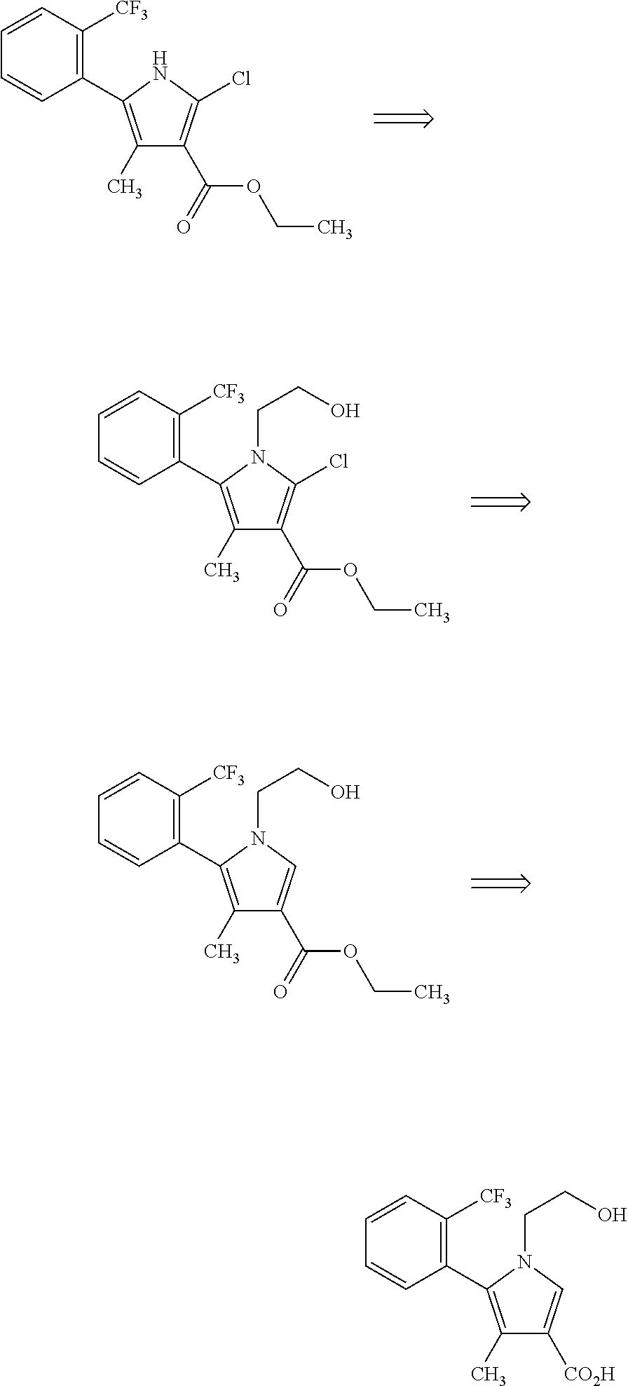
C1=CC([CF3])=C(C2=C(C)C(C(=O)OCC)=C(Cl)N2)C=C1.C1=CC([CF3])=C(C2=C(C)C(C(=O)OCC)=C(Cl)N2CCO)C=C1.C1=CC([CF3])=C(C2=C(C)C(C(=O)OCC)=CN2CCO)C=C1.C1=CC([CF3])=C(C2=C(C)C([CO2H])=CN2CCO)C=C1
